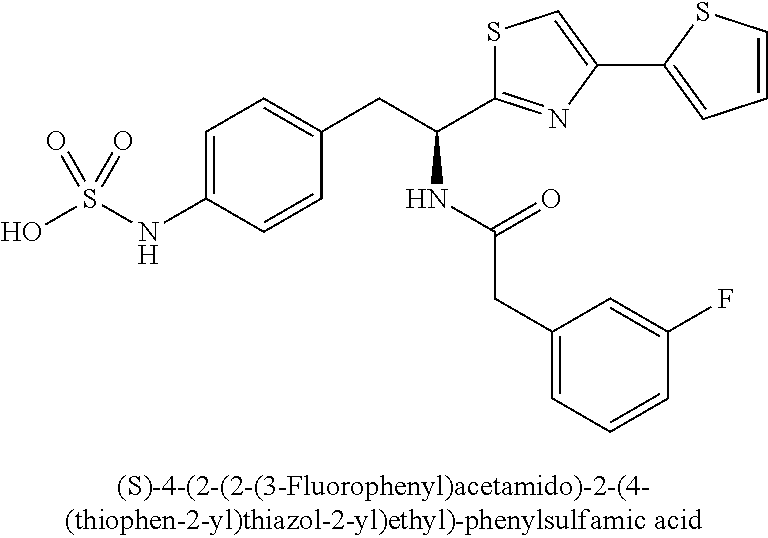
C1=C(NS(O)(=O)=O)C=CC(CC(NC(CC2=CC=CC(F)=C2)=O)C2=NC(C3=CC=CS3)=CS2)=C1
